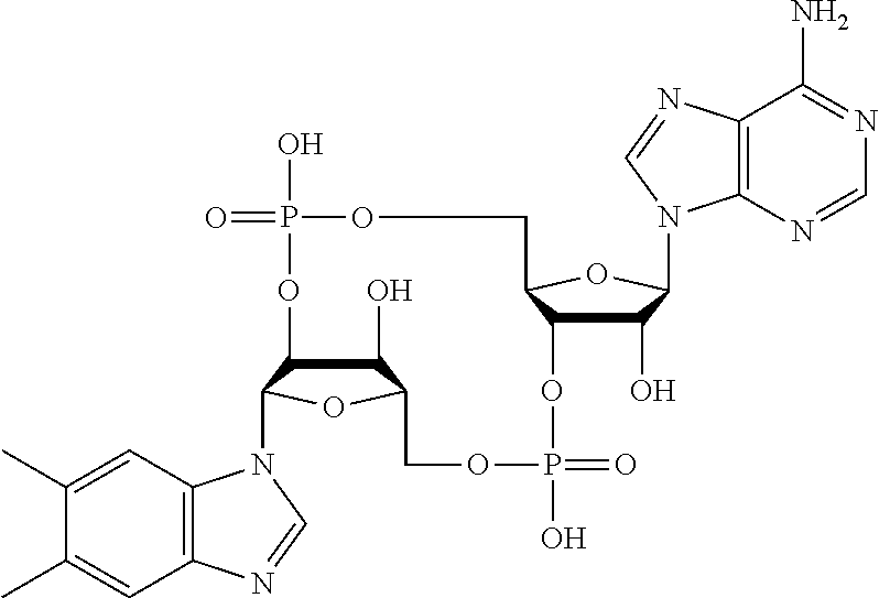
C1(O)C2C(N3C4=C(C=C(C)C(C)=C4)N=C3)OC1COP(O)(=O)OC1C(O)C(N3C4=C(C(N)=NC=N4)N=C3)OC1COP(O)(=O)O2
